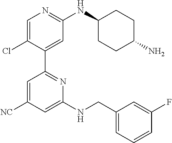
C1(NCC2=CC=CC(F)=C2)=CC([NC])=CC(C2=CC(NC3CCC(N)CC3)=NC=C2Cl)=N1
